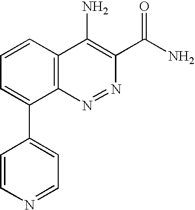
C1=CC2=C(C(C3=CC=NC=C3)=C1)N=NC(C(N)=O)=C2N
